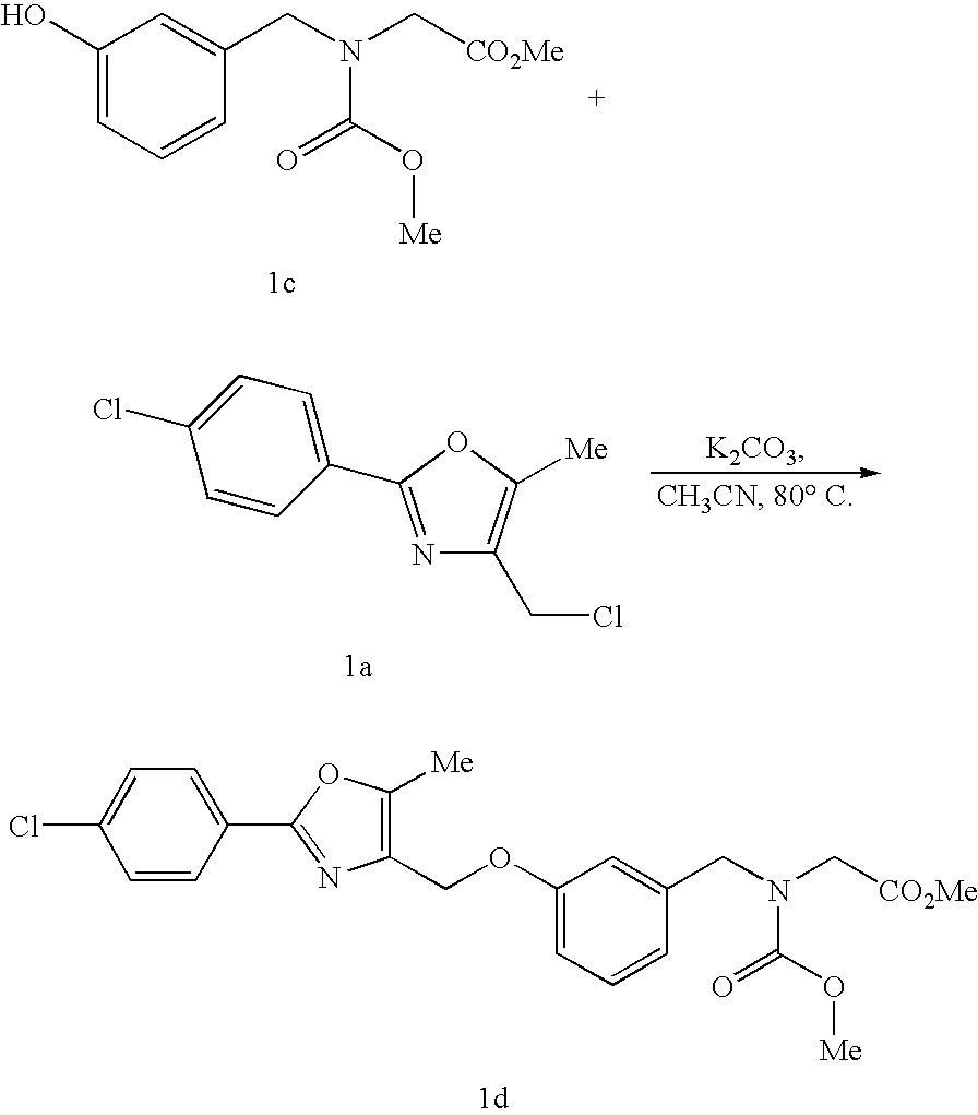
C1(O)=CC=CC(CN(C[CO2Me])C(=O)O[Me])=C1.N1=C(C2=CC=C(Cl)C=C2)OC([Me])=C1CCl.C1(OCC2=C([Me])OC(C3=CC=C(Cl)C=C3)=N2)=CC=CC(CN(C[CO2Me])C(=O)O[Me])=C1
